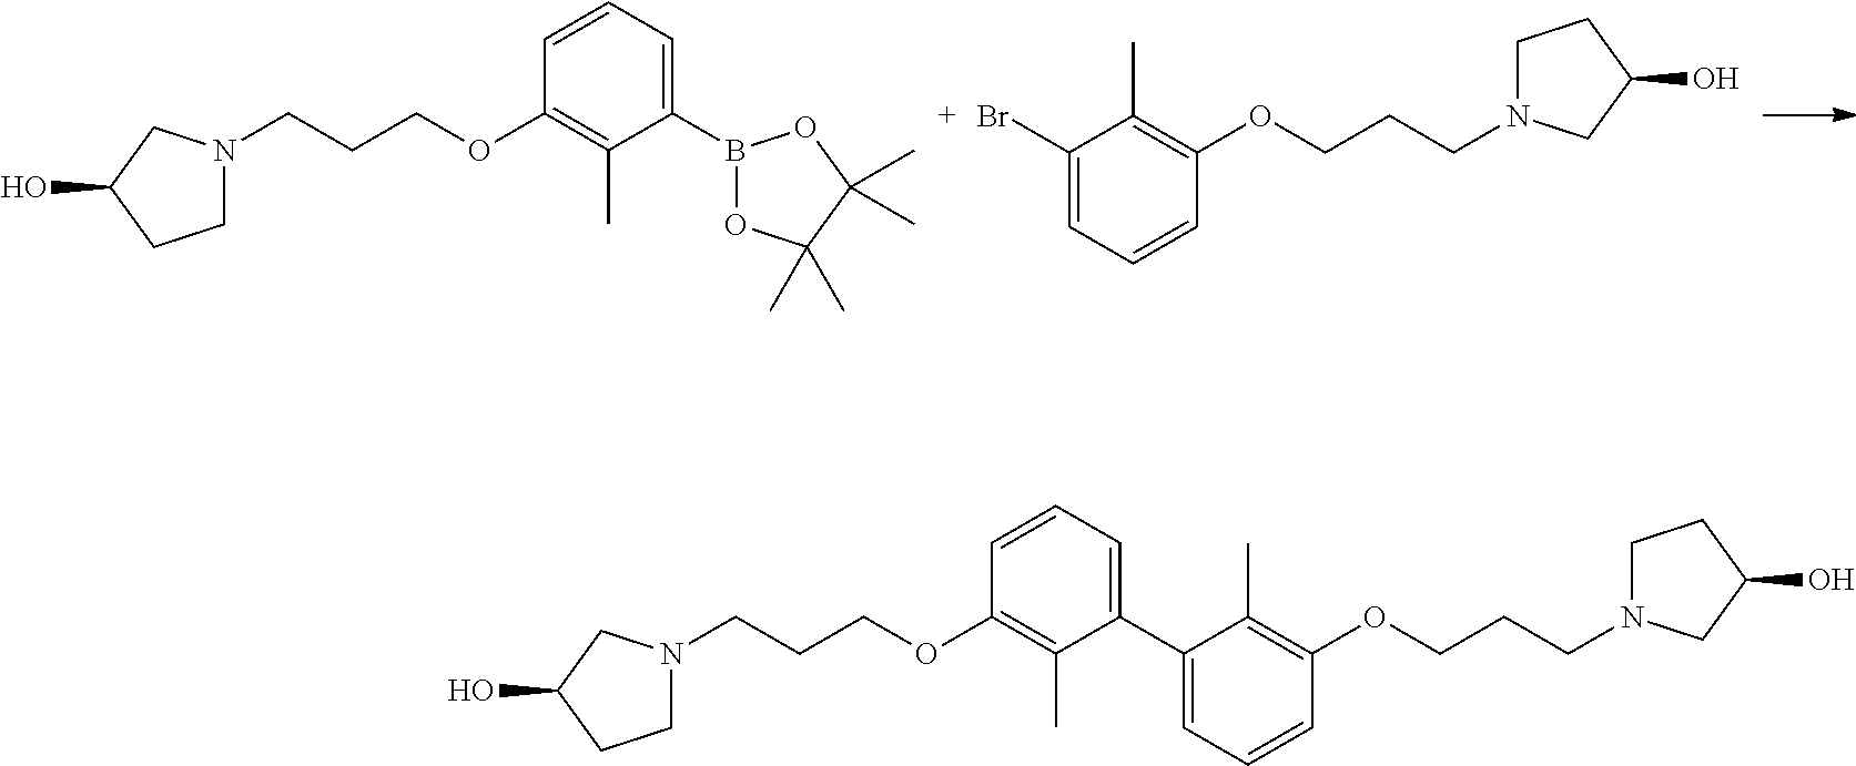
C1N(CCCOC2=C(C)C(B3OC(C)(C)C(C)(C)O3)=CC=C2)CC(O)C1.BrC1=CC=CC(OCCCN2CCC(O)C2)=C1C.C1N(CCCOC2=C(C)C(C3=CC=CC(OCCCN4CCC(O)C4)=C3C)=CC=C2)CC(O)C1
